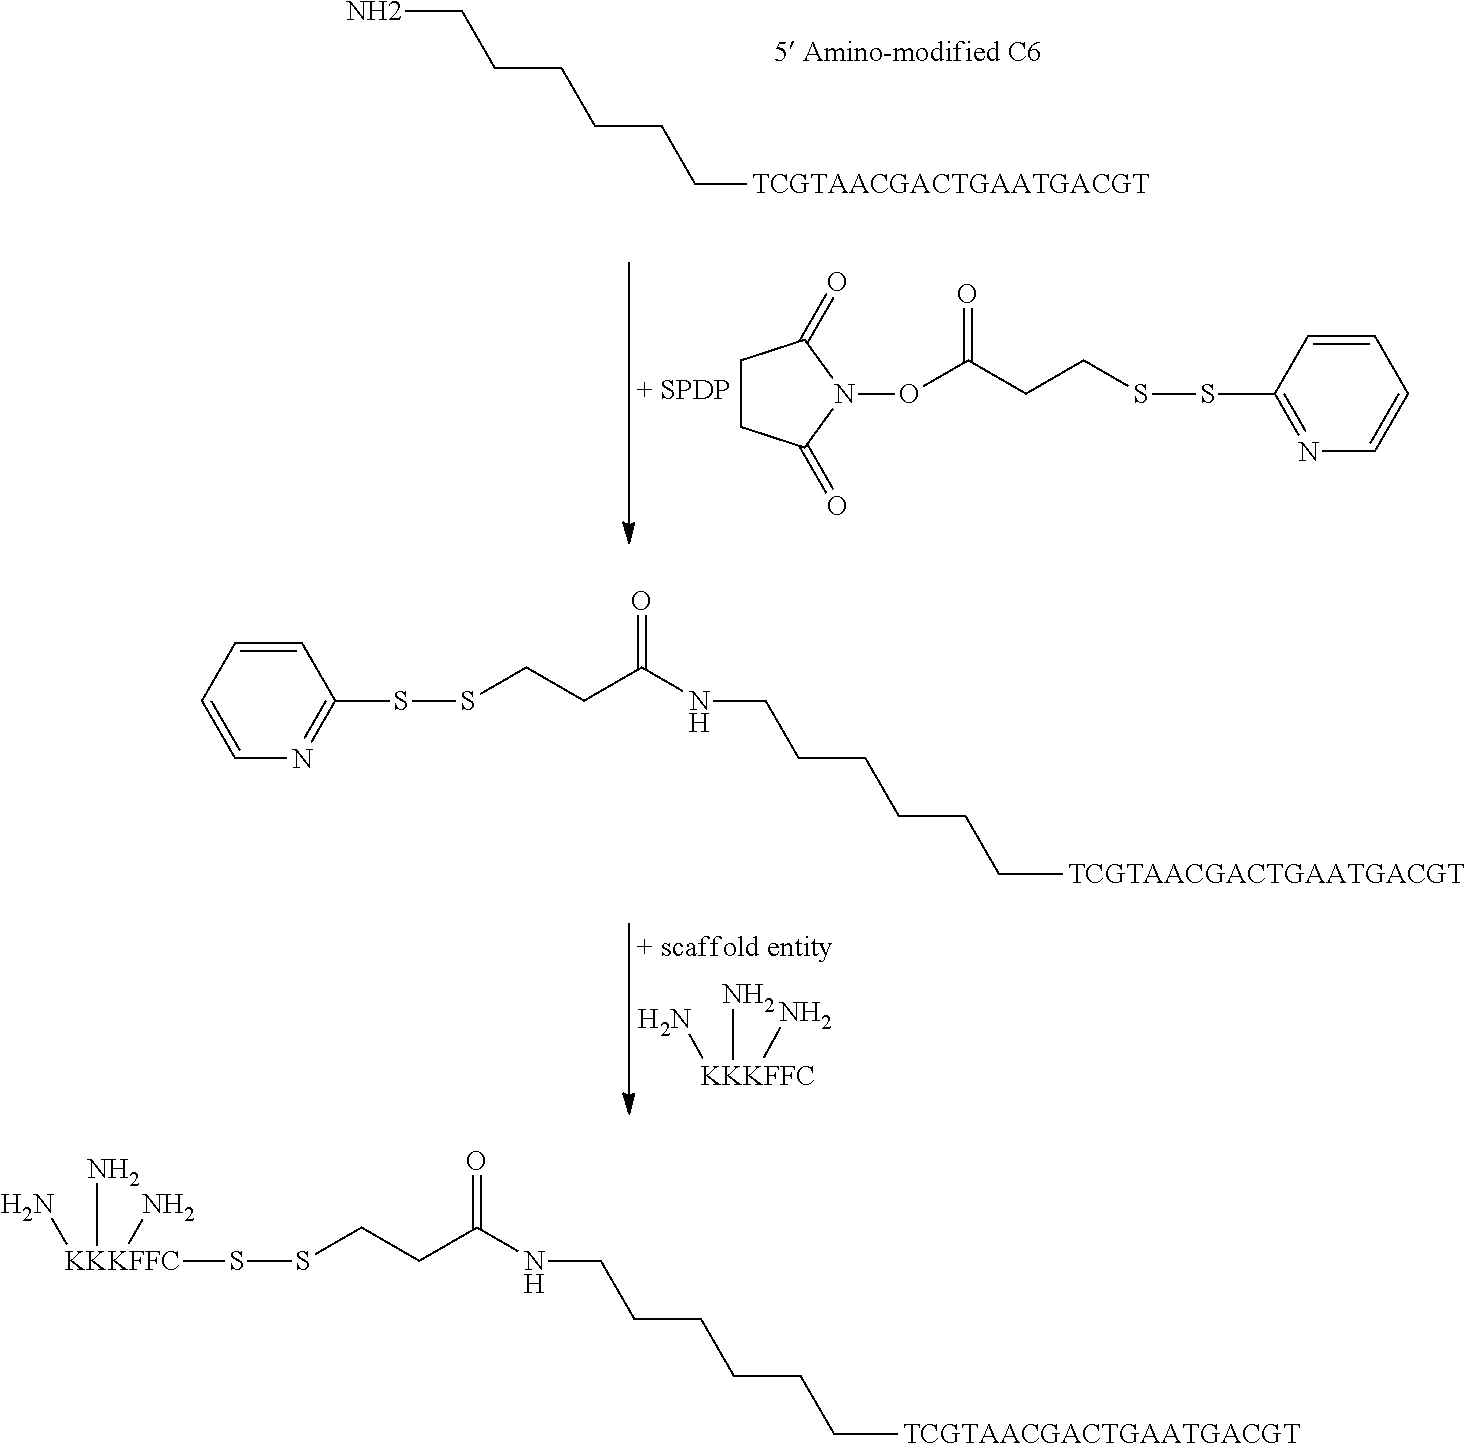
C(NC(CCSS[KKKFFC](N)(N)N)=O)CCCCC[TCGTAACGACTGAATGACGT].C(N)CCCCC[TCGTAACGACTGAATGACGT].[+ SPDP].C1CC(=O)N(OC(CCSSC2=NC=CC=C2)=O)C1=O.[KKKFFC](N)(N)N.C(NC(CCSSC1=NC=CC=C1)=O)CCCCC[TCGTAACGACTGAATGACGT]
